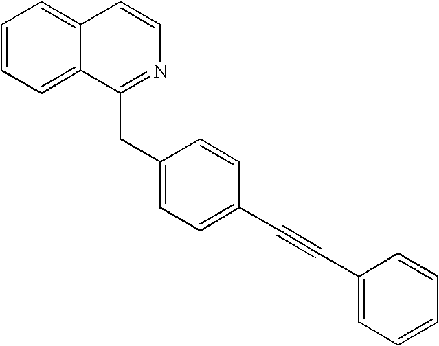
C1=CC=C2C(=C1)C=CN=C2CC1=CC=C(C#CC2=CC=CC=C2)C=C1
